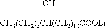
[CH3(CH2)5CH(CH2)10COOLi]O
